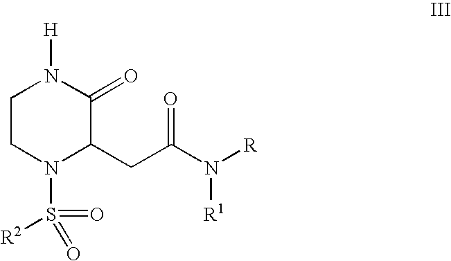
C1CN(S([R2])(=O)=O)C(CC(N([R])[R1])=O)C(=O)N1[H]
